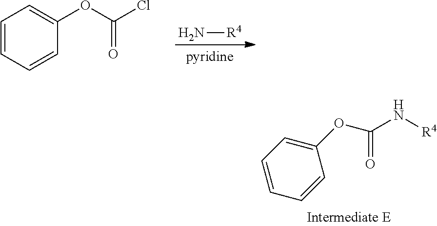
C1=CC=CC(OC(Cl)=O)=C1.N[R4].C1(OC(N[R4])=O)=CC=CC=C1
